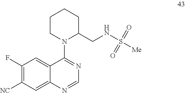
C1(F)=C([NC])C=C2C(=C1)C(N1CCCCC1CNS([Me])(=O)=O)=NC=N2
